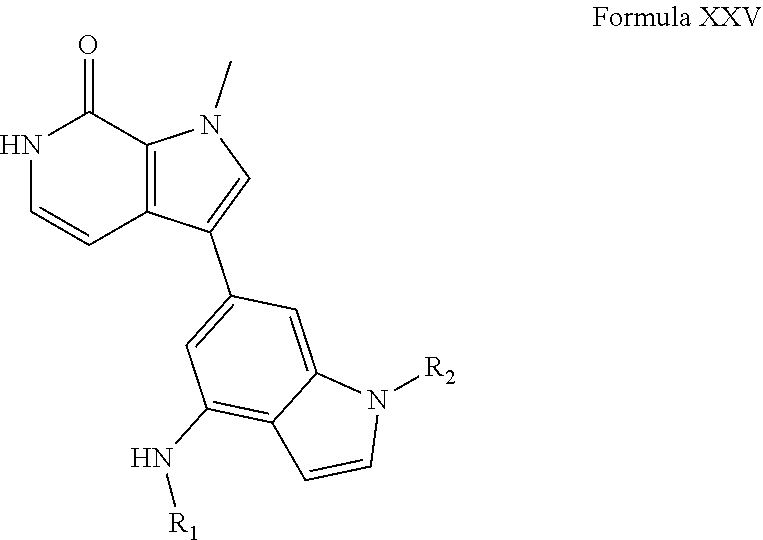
N1C=CC2=C(C1=O)N(C)C=C2C1=CC(N[R1])=C2C(=C1)N([R2])C=C2
